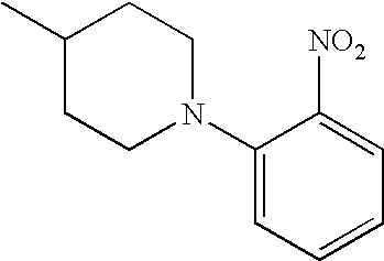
C1(C)CCN(C2=CC=CC=C2[NO2])CC1
